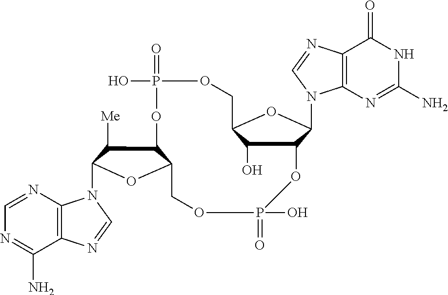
C12=C(N=CN=C1N)N(C1C([Me])C3C(O1)COP(=O)(O)OC1C(O)C(COP(=O)(O)O3)OC1N1C3=C(N=C1)C(=O)NC(N)=N3)C=N2
